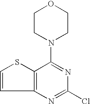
C12=C(SC=C1)C(N1CCOCC1)=NC(Cl)=N2
